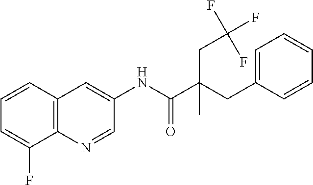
C12=C(N=CC(NC(C(CC3=CC=CC=C3)(CC(F)(F)F)C)=O)=C1)C(F)=CC=C2
